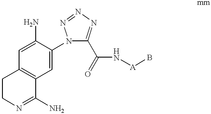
C1(N)=CC2=C(C=C1N1C(C(N[A]B)=O)=NN=N1)C(N)=NCC2
